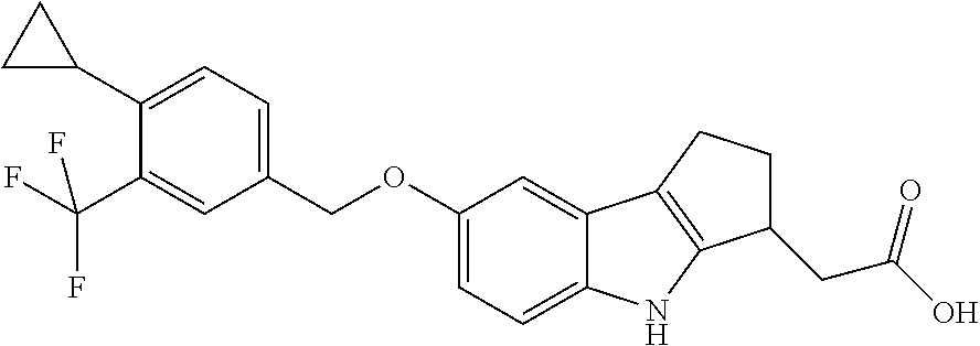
C1=C(C2CC2)C(C(F)(F)F)=CC(COC2=CC=C3C(=C2)C2=C(N3)C(CC(O)=O)CC2)=C1
